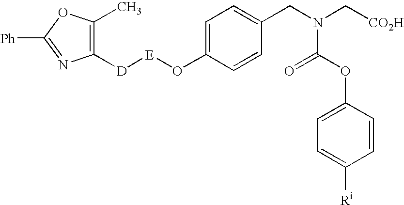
C1([D][E]OC2=CC=C(CN(C[CO2H])C(OC3=CC=C([Ri])C=C3)=O)C=C2)=C(C)OC([Ph])=N1
